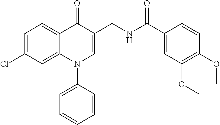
C1=C(Cl)C=C2C(=C1)C(=O)C(CNC(C1=CC(OC)=C(OC)C=C1)=O)=CN2C1=CC=CC=C1
